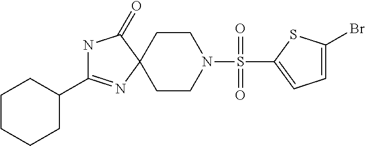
N1C(C2CCCCC2)=NC2(C1=O)CCN(S(C1=CC=C(Br)S1)(=O)=O)CC2
